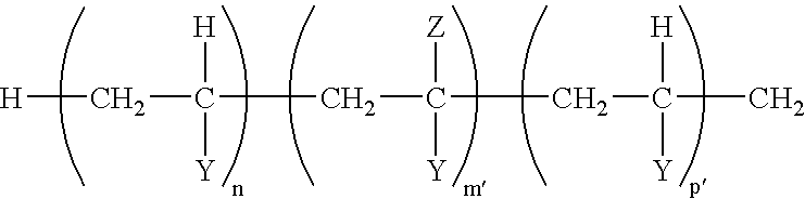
[H]CC([H])([Y])CC([Z])([Y])CC([H])([Y])C
